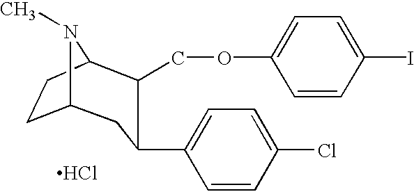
C12CCC(N1C)C(COC1=CC=C(I)C=C1)C(C1=CC=C(Cl)C=C1)C2.Cl
